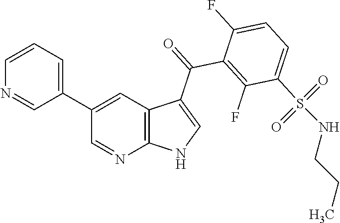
C1(C2=CC=CN=C2)=CC2=C(N=C1)NC=C2C(=O)C1=C(F)C(S(NCCC)(=O)=O)=CC=C1F
